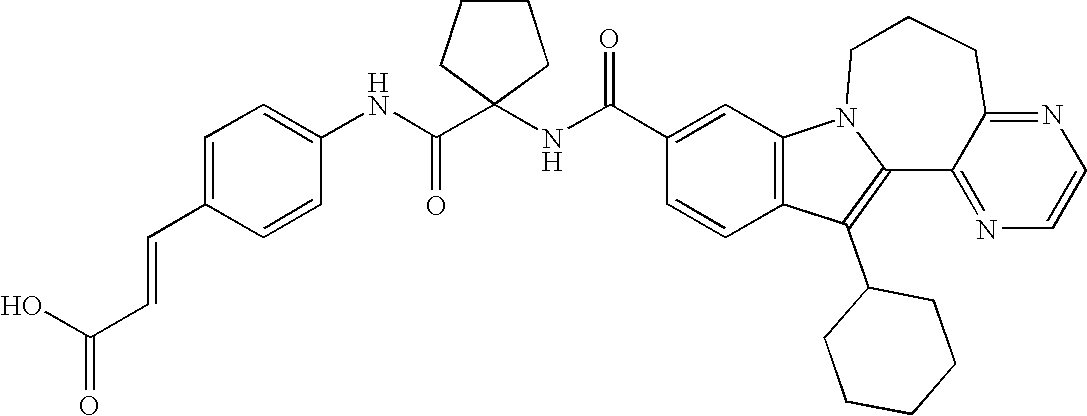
C1(C(NC2(C(NC3=CC=C(C=CC(O)=O)C=C3)=O)CCCC2)=O)=CC2=C(C=C1)C(C1CCCCC1)=C1N2CCCC2=NC=CN=C12
